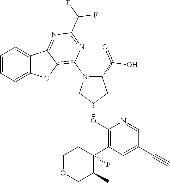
C1=CC=C2C(=C1)C1=NC(C(F)F)=NC(N3CC(OC4=C(C5(F)CCOCC5C)C=C(C#C)C=N4)CC3C(O)=O)=C1O2
